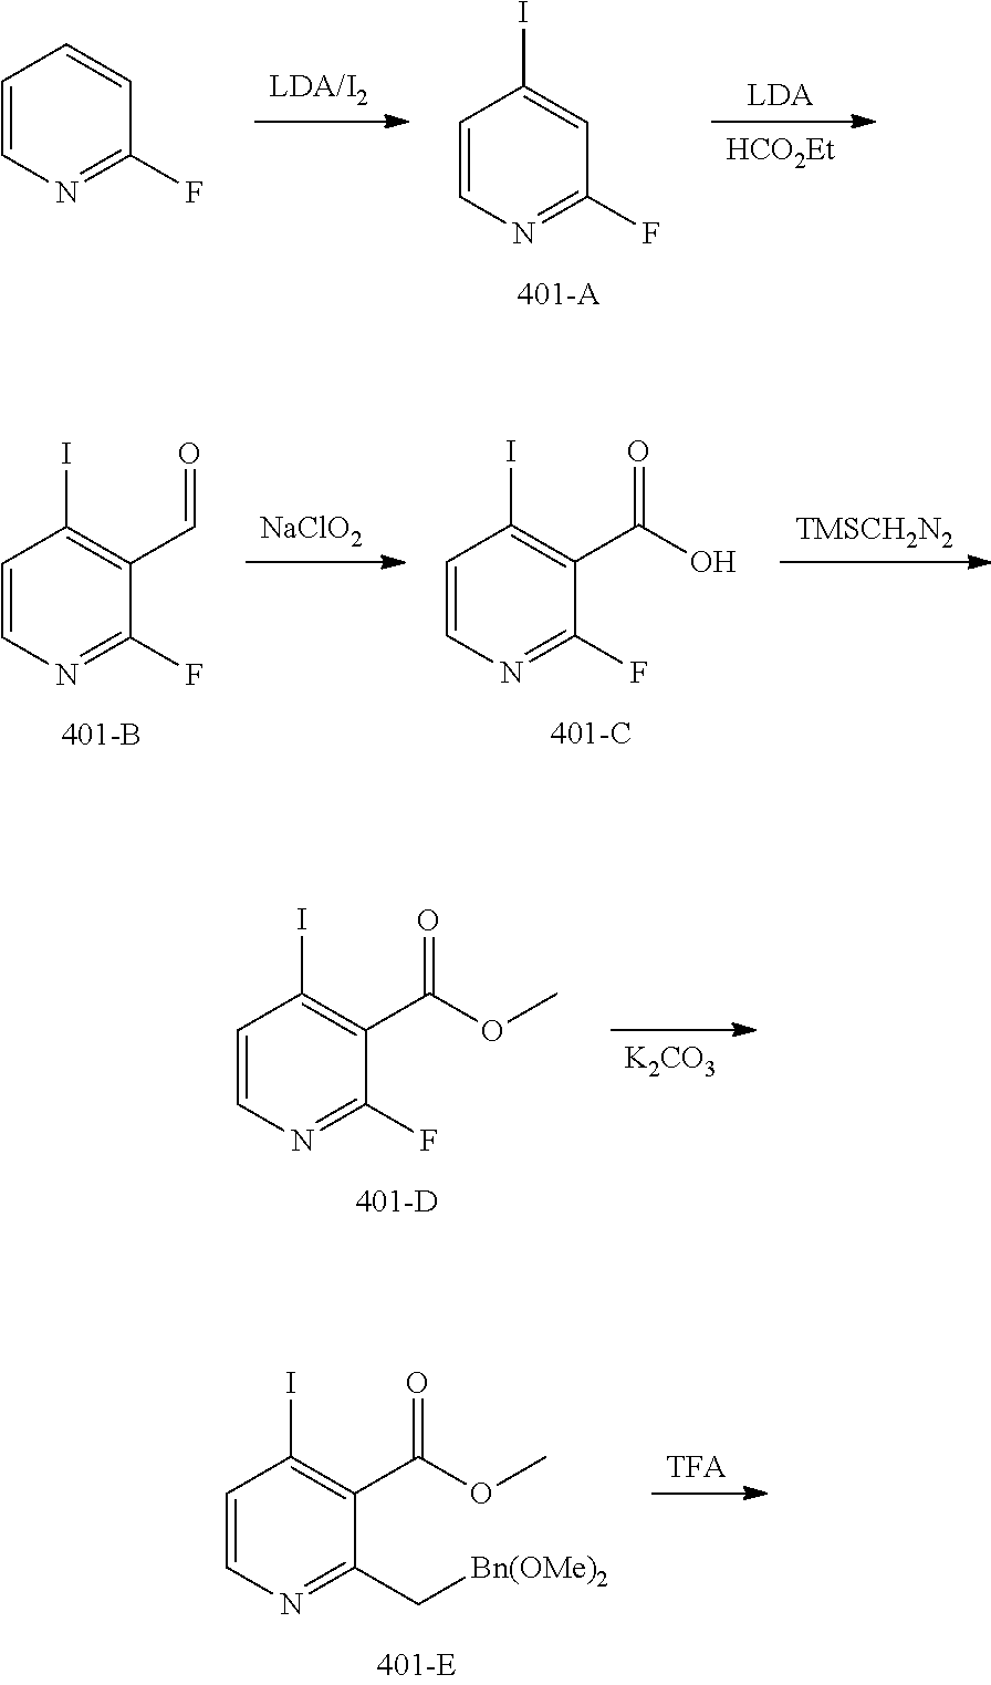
[K2CO3].C1=CN=C(F)C(C(OC)=O)=C1I.[TFA].C1=CN=C(C[Bn(OMe)2])C(C(OC)=O)=C1I.[LDA].[HCO2Et].C1=CN=C(F)C=C1I.[LDA/I2].C1=CN=C(F)C=C1.C1=CN=C(F)C(C=O)=C1I.C1=CN=C(F)C(C(O)=O)=C1I.[NaClO2].[TMSCH2N2]
